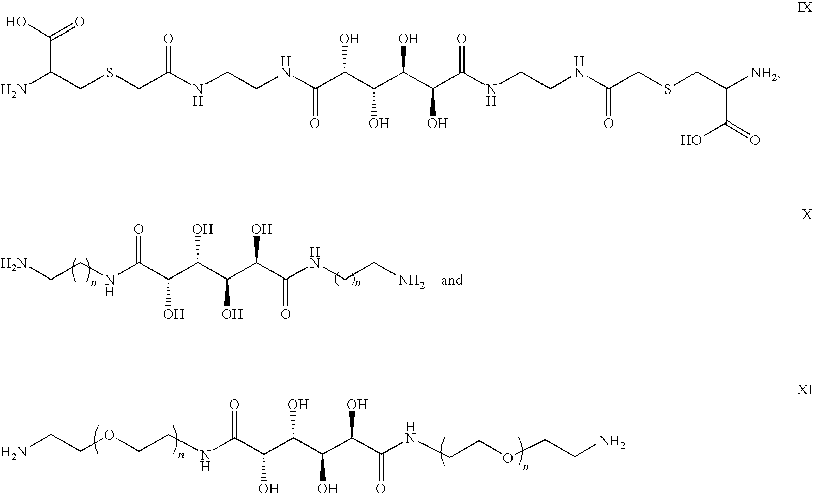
NCCNC(C(C(C(C(C(NCCN)=O)O)O)O)O)=O.O(CCNC(C(C(C(C(C(NCCOCCN)=O)O)O)O)O)=O)CCN.NC(CSCC(NCCNC(C(C(C(C(C(NCCNC(CSCC([NH2])C(=O)O)=O)=O)O)O)O)O)=O)=O)C(O)=O
